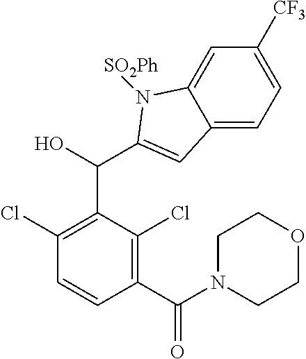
C1(Cl)=C(C(C2=CC3=CC=C([CF3])C=C3N2[SO2Ph])O)C(Cl)=C(C(N2CCOCC2)=O)C=C1
